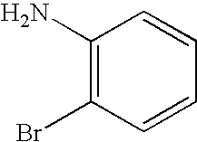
C1(N)=C(Br)C=CC=C1
